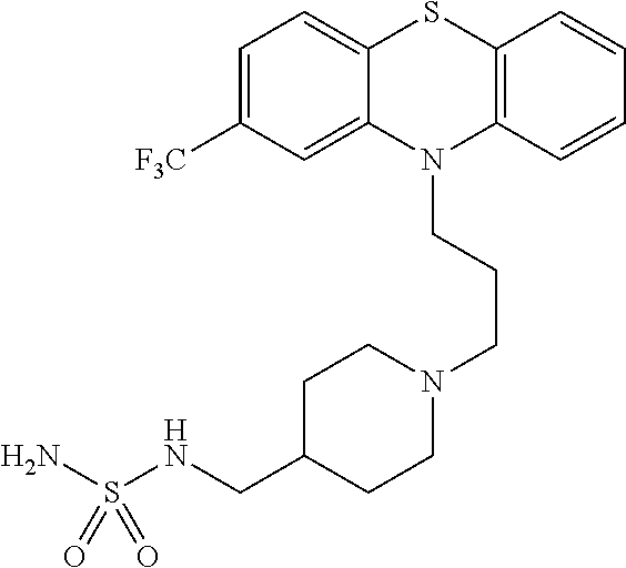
C1=C([F3C])C=C2C(=C1)SC1=C(N2CCCN2CCC(CNS(N)(=O)=O)CC2)C=CC=C1
